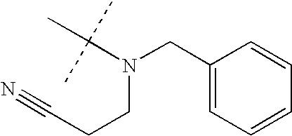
C1(CN(CCC#N)C(C)(C)C)=CC=CC=C1
